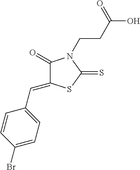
C1(=O)C(=CC2=CC=C(Br)C=C2)SC(=S)N1CCC(O)=O
